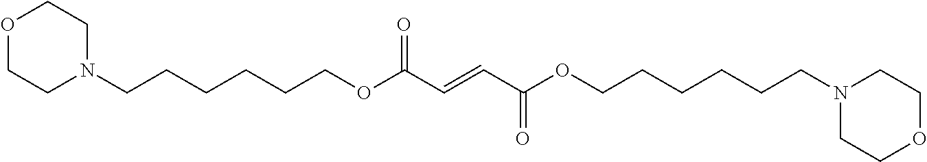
C(OC(C=CC(OCCCCCCN1CCOCC1)=O)=O)CCCCCN1CCOCC1
